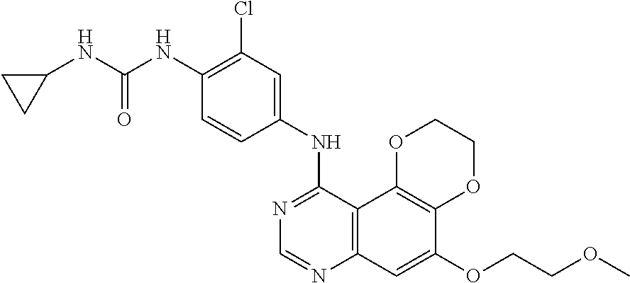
C12=C(C3=C(C=C1OCCOC)N=CN=C3NC1=CC(Cl)=C(NC(NC3CC3)=O)C=C1)OCCO2
